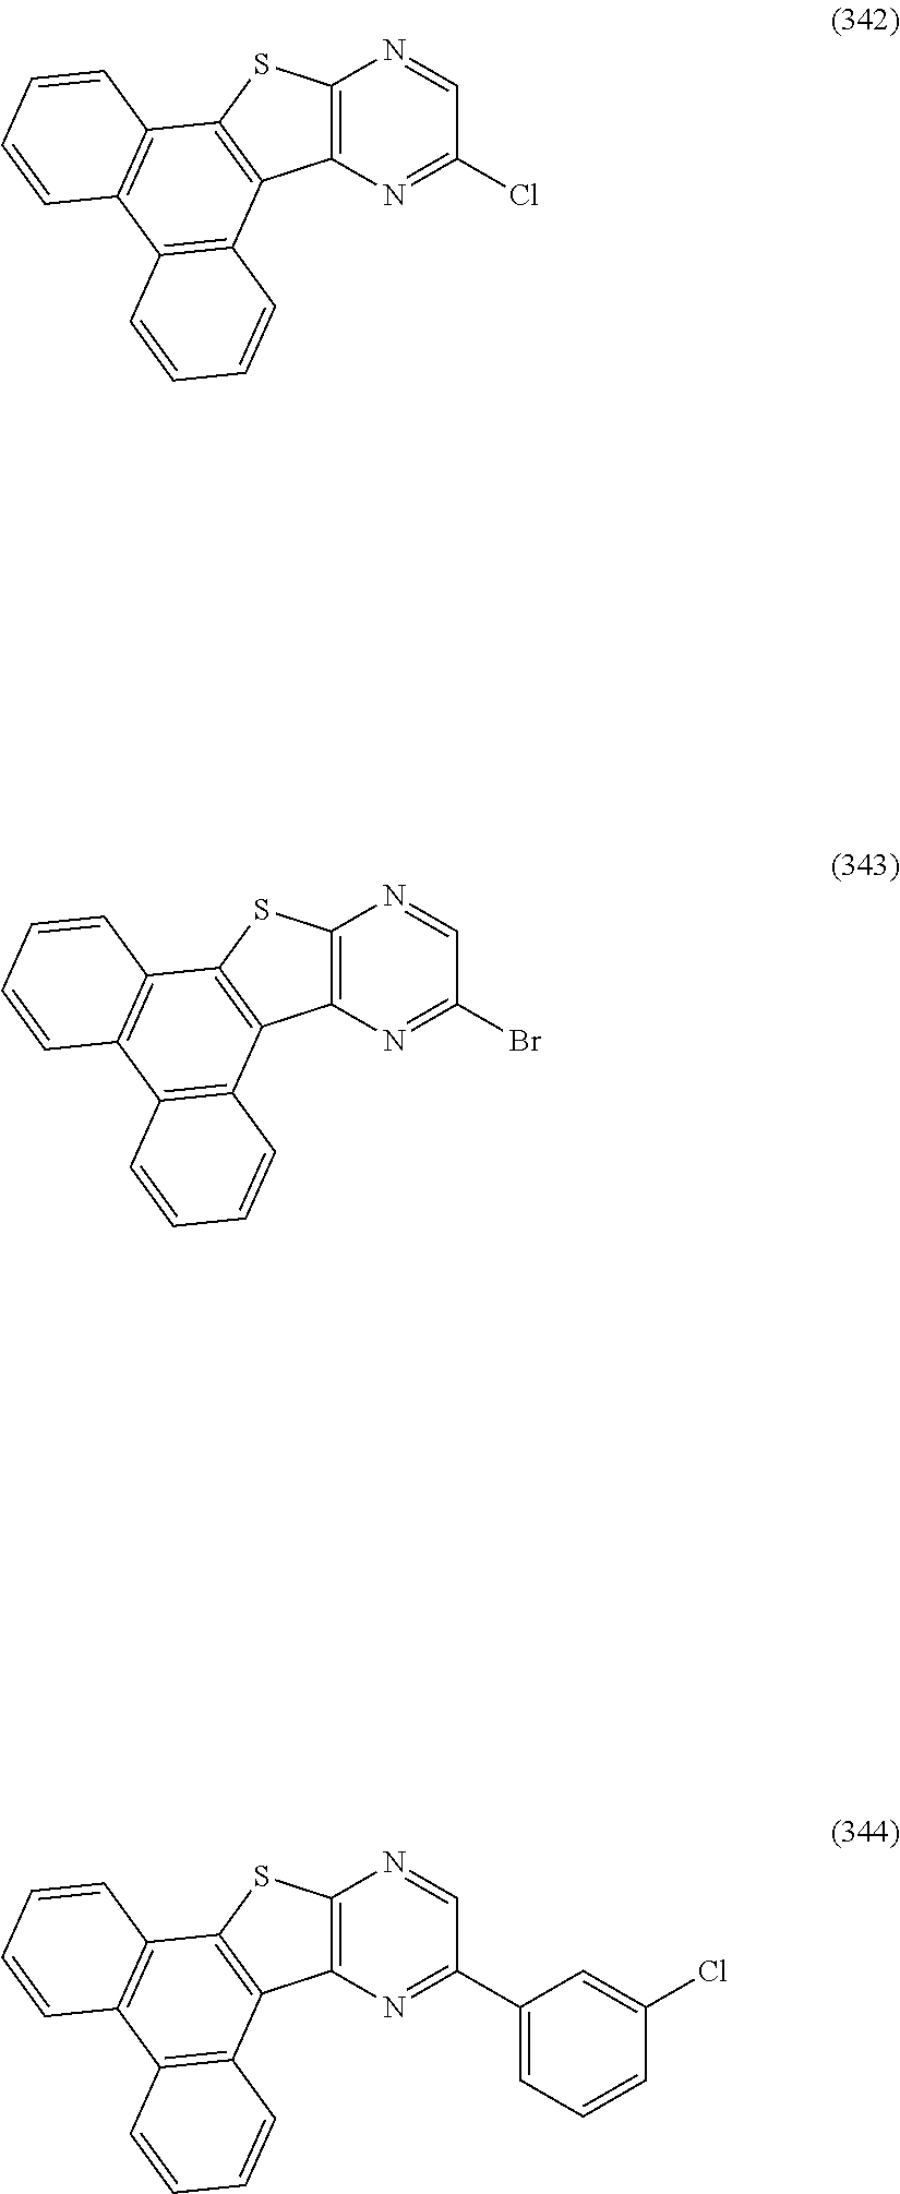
C12=C(N=C(Cl)C=N1)C1=C(S2)C2=C(C3=C1C=CC=C3)C=CC=C2.C12=C(N=C(Br)C=N1)C1=C(S2)C2=C(C3=C1C=CC=C3)C=CC=C2.C12=C(N=C(C3=CC=CC(Cl)=C3)C=N1)C1=C(S2)C2=C(C3=C1C=CC=C3)C=CC=C2
